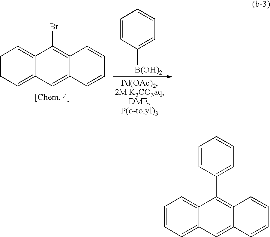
C1=CC([B(OH)2])=CC=C1.C1=CC=C2C(=C1)C(Br)=C1C(=C2)C=CC=C1.C1=CC(C2=C3C(=CC4=CC=CC=C24)C=CC=C3)=CC=C1
